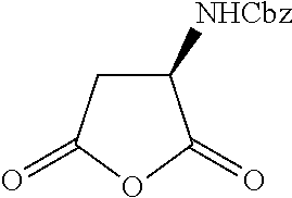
C1([NHCbz])CC(=O)OC1=O
